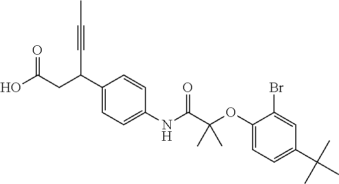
C1(C(CC(O)=O)C#CC)=CC=C(NC(C(OC2=CC=C(C(C)(C)C)C=C2Br)(C)C)=O)C=C1
